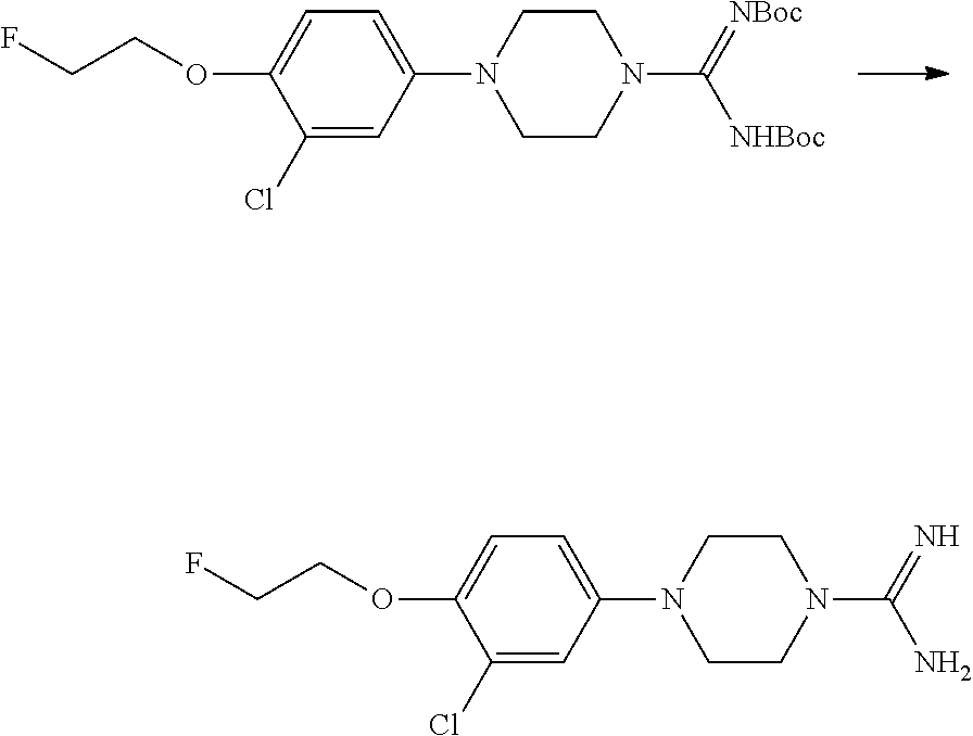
C1(Cl)=CC(N2CCN(C(=[NBoc])[NHBoc])CC2)=CC=C1OCCF.C1(Cl)=CC(N2CCN(C(=N)N)CC2)=CC=C1OCCF
